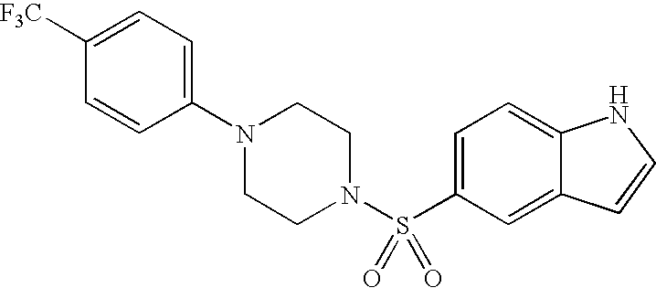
C1(N2CCN(S(C3=CC=C4C(=C3)C=CN4)(=O)=O)CC2)=CC=C([F3C])C=C1
